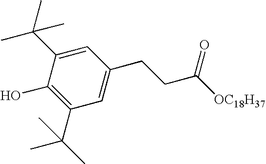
C1=C(CCC([OC18H37])=O)C=C(C(C)(C)C)C(O)=C1C(C)(C)C
